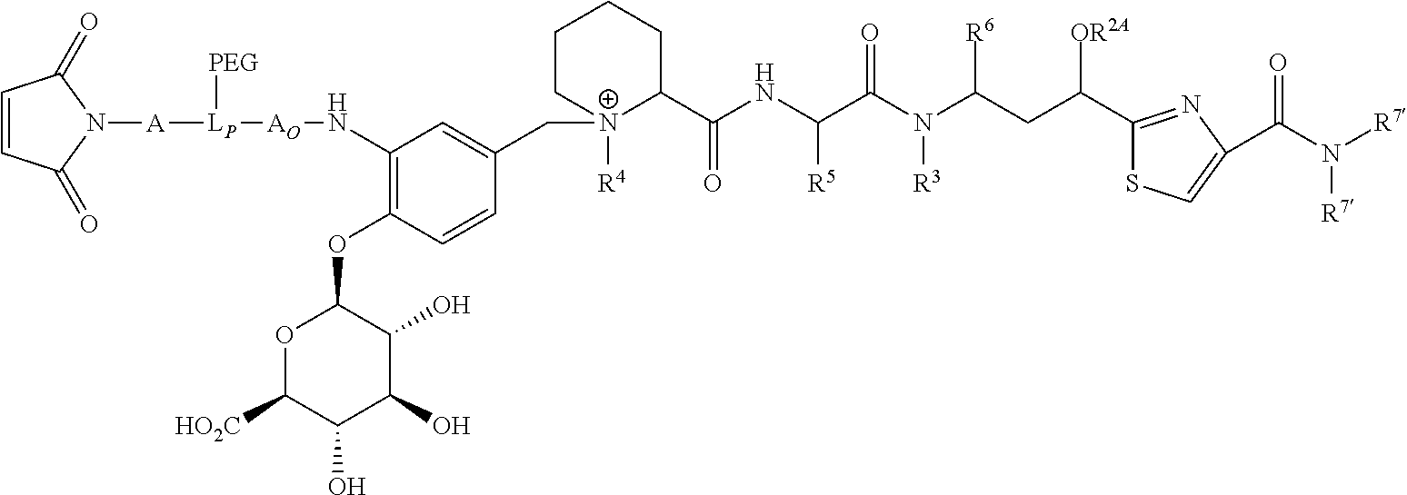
C1=CC(=O)N([A][LP]([AO]NC2=C(OC3OC([HO2C])C(O)C(O)C3O)C=CC(C[N+]3([R4])C(C(NC(C(N(C(CC(C4=NC(C(N([R7])[R7])=O)=CS4)[OR2A])[R6])[R3])=O)[R5])=O)CCCC3)=C2)[PEG])C1=O
